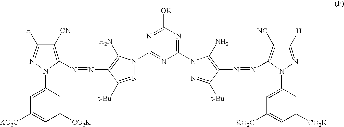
N1=C([OK])N=C(N2N=C([t-Bu])C(N=NC3=C([NC])C([H])=NN3C3=CC([KO2C])=CC([CO2K])=C3)=C2N)N=C1N1N=C([t-Bu])C(N=NC2=C([CN])C([H])=NN2C2=CC([KO2C])=CC([CO2K])=C2)=C1N
